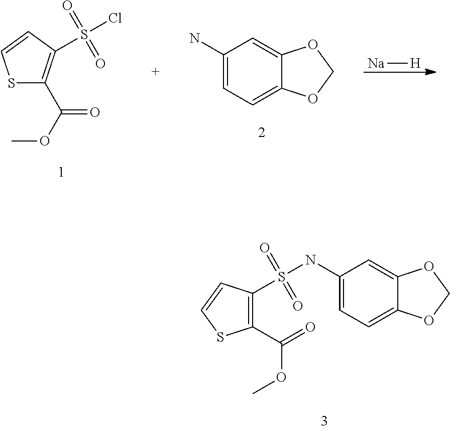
C1(N)=CC=C2C(=C1)OCO2.[Na][H].S1C(C(OC)=O)=C(S(Cl)(=O)=O)C=C1.C1(NS(C2=C(C(=O)OC)SC=C2)(=O)=O)=CC=C2C(=C1)OCO2
